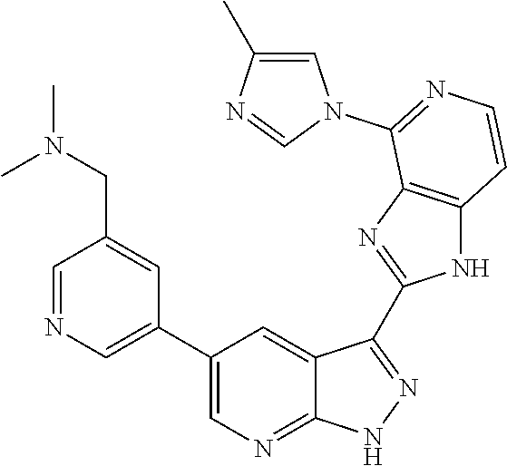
C1=NC=C(C2=CN=C3C(=C2)C(C2=NC4=C(N2)C=CN=C4N2C=C(C)N=C2)=NN3)C=C1CN(C)C
